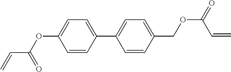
C1(C2=CC=C(COC(C=C)=O)C=C2)=CC=C(OC(C=C)=O)C=C1
